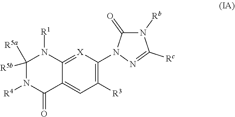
C1([R5b])([R5a])N([R4])C(=O)C2=CC([R3])=C(N3C(=O)N([Rb])C([Rc])=N3)[X]=C2N1[R1]
